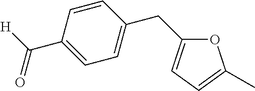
O1C(CC2=CC=C(C(=O)[H])C=C2)=CC=C1C
